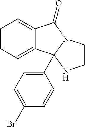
C12=CC=CC=C1C1(C3=CC=C(Br)C=C3)N(C2=O)CCN1
